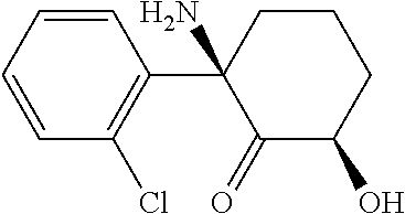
C1=CC=CC(Cl)=C1C1(N)C(=O)C(O)CCC1
